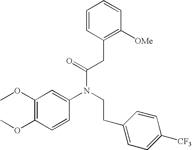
C1(OC)=C(OC)C=CC(N(CCC2=CC=C([CF3])C=C2)C(=O)CC2=C([OMe])C=CC=C2)=C1
